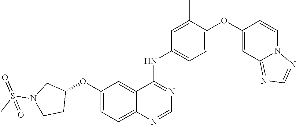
C1=C(OC2=CC3=NC=NN3C=C2)C(C)=CC(NC2=NC=NC3=CC=C(OC4CN(S(C)(=O)=O)CC4)C=C23)=C1
